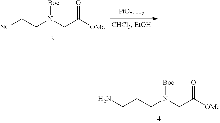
[NC]CCN(CC([OMe])=O)[Boc].C(CCN(CC([OMe])=O)[Boc])N
